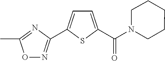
CC1=NC(C2=CC=C(C(N3CCCCC3)=O)S2)=NO1
